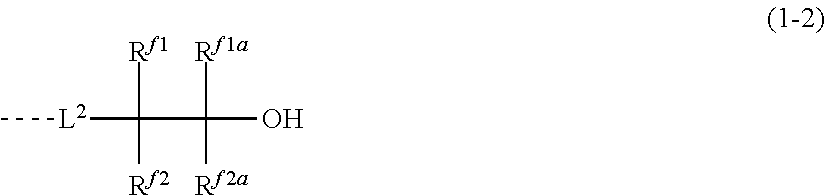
[L2](C(C(O)([Rf1a])[Rf2a])([Rf1])[Rf2])C
